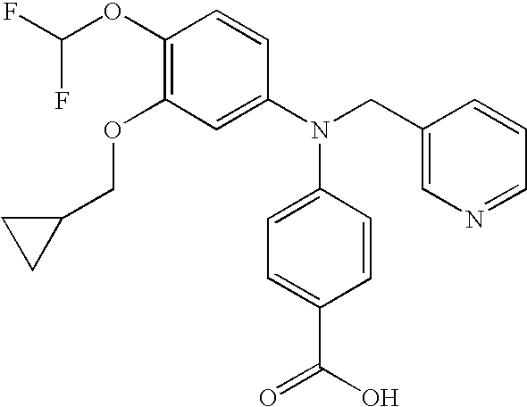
C1(OC(F)F)=C(OCC2CC2)C=C(N(CC2=CN=CC=C2)C2=CC=C(C(O)=O)C=C2)C=C1
